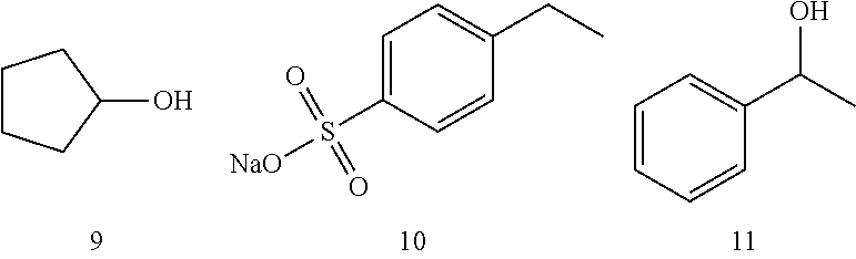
C1CCC(O)C1.C1=C(S([NaO])(=O)=O)C=CC(CC)=C1.C1=CC=CC(C(C)O)=C1
